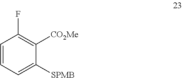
C1=CC=C([SPMB])C([CO2Me])=C1F
